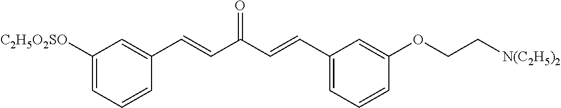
C1([C2H5O2SO])=CC=CC(C=CC(C=CC2=CC=CC(OCC[N(C2H5)2])=C2)=O)=C1
